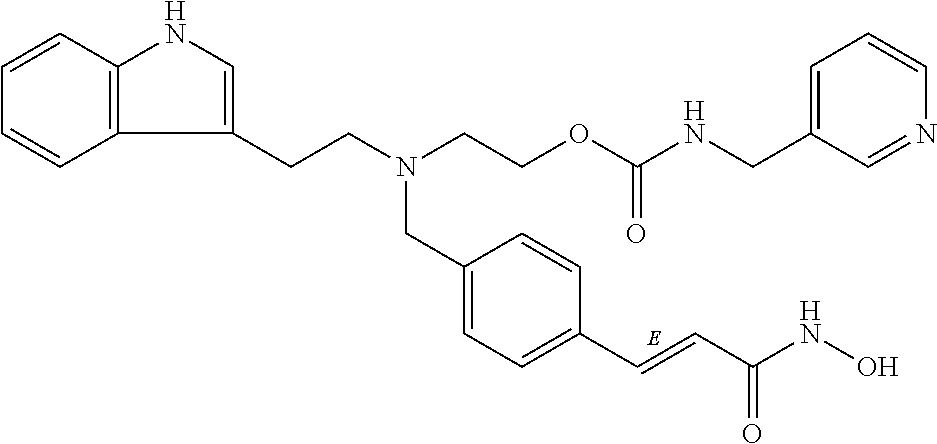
C12=C(C=CC=C1)NC=C2CCN(CCOC(=O)NCC1=CC=CN=C1)CC1=CC=C(C=CC(NO)=O)C=C1
